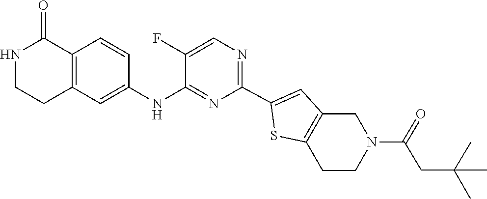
C1(F)=CN=C(C2=CC3=C(CCN(C(CC(C)(C)C)=O)C3)S2)N=C1NC1=CC2=C(C=C1)C(=O)NCC2
